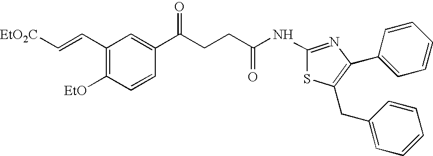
C1(C=C[EtO2C])=C([EtO])C=CC(C(CCC(NC2=NC(C3=CC=CC=C3)=C(CC3=CC=CC=C3)S2)=O)=O)=C1
